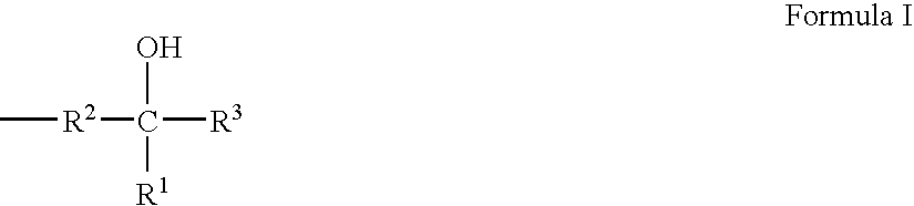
C[R2]C(O)([R3])[R1]
